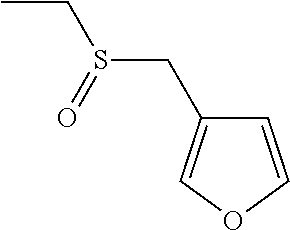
CCS(CC1=COC=C1)=O
